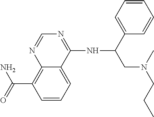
C1=CC=C2C(=C1C(=O)N)N=CN=C2NC(CN(CCC)C)C1=CC=CC=C1
